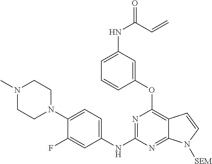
N1(C)CCN(C2=CC=C(NC3=NC(OC4=CC(NC(=O)C=C)=CC=C4)=C4C(=N3)N([SEM])C=C4)C=C2F)CC1
